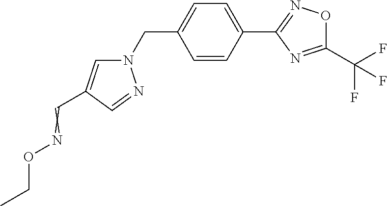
C1=CC(C2=NOC(C(F)(F)F)=N2)=CC=C1CN1C=C(C=NOCC)C=N1
